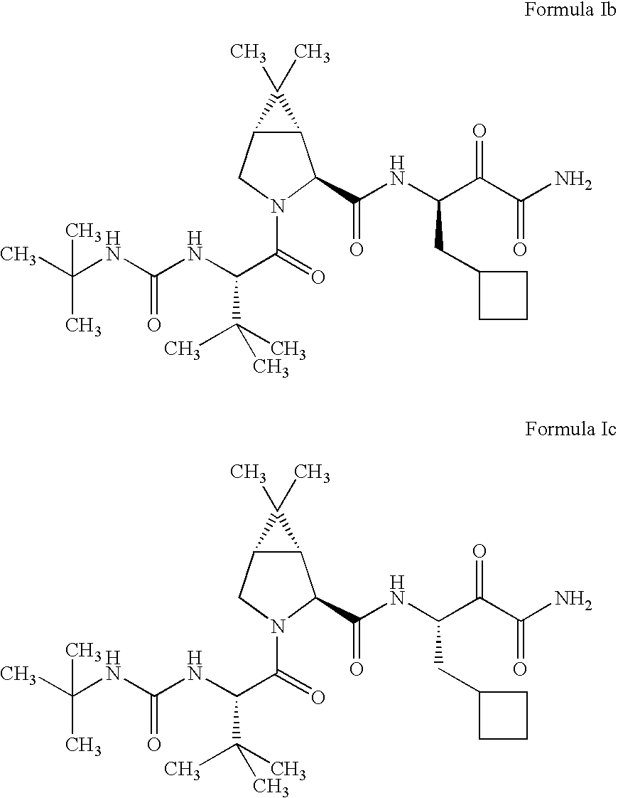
CC(C)(NC(=O)NC(C(=O)N1C(C(NC(CC2CCC2)C(=O)C(N)=O)=O)C2C(C1)C2(C)C)C(C)(C)C)C.CC(C)(NC(=O)NC(C(=O)N1C(C(NC(CC2CCC2)C(=O)C(N)=O)=O)C2C(C1)C2(C)C)C(C)(C)C)C
